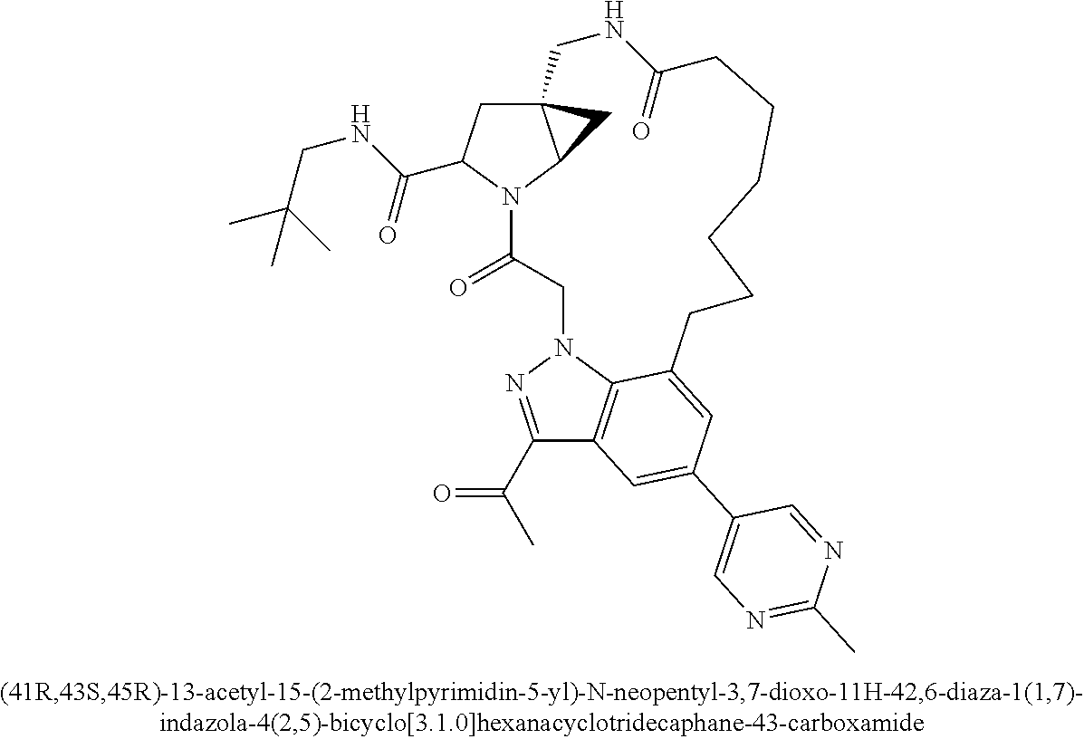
C1(C(C)=O)=NN2C3=C1C=C(C1=CN=C(C)N=C1)C=C3CCCCCCC(=O)NCC13C(N(C(=O)C2)C(C(NCC(C)(C)C)=O)C1)C3
